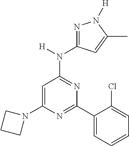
C1=C(N2CCC2)N=C(C2=CC=CC=C2Cl)N=C1N([H])C1=NN([H])C(C)=C1
